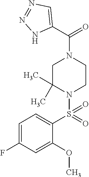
C1=C(F)C=C(OC)C(S(N2CCN(C(=O)C3=CN=NN3)CC2(C)C)(=O)=O)=C1
